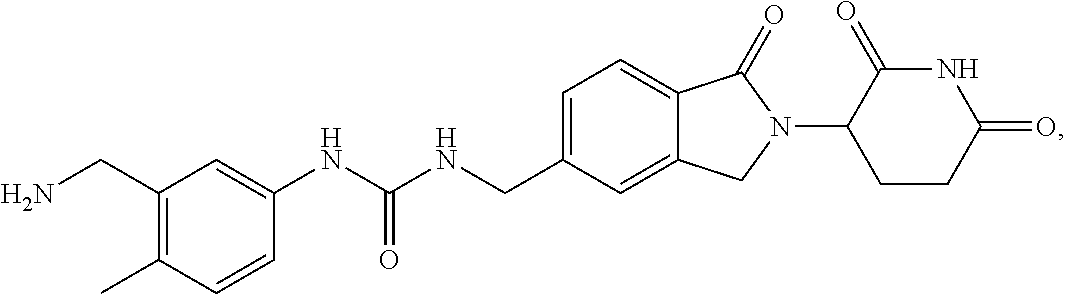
CC1=C(CN)C=C(NC(NCC2=CC=C3C(=C2)CN(C2CCC(=O)NC2=O)C3=O)=O)C=C1
